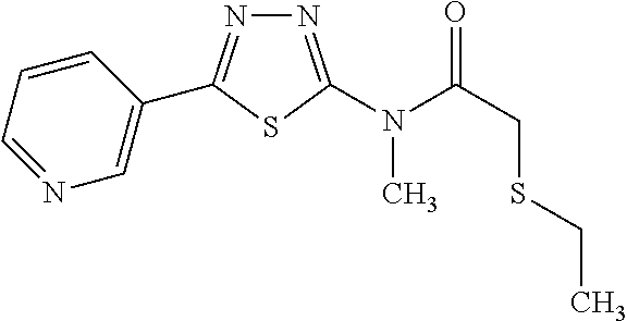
N1=C(N(C(CSCC)=O)C)SC(C2=CN=CC=C2)=N1
